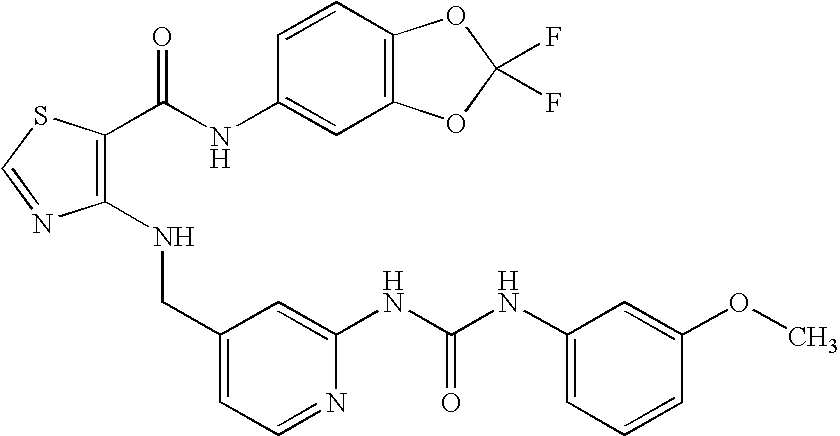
C1(CNC2=C(C(=O)NC3=CC4=C(C=C3)OC(F)(F)O4)SC=N2)=CC=NC(NC(NC2=CC=CC(OC)=C2)=O)=C1
